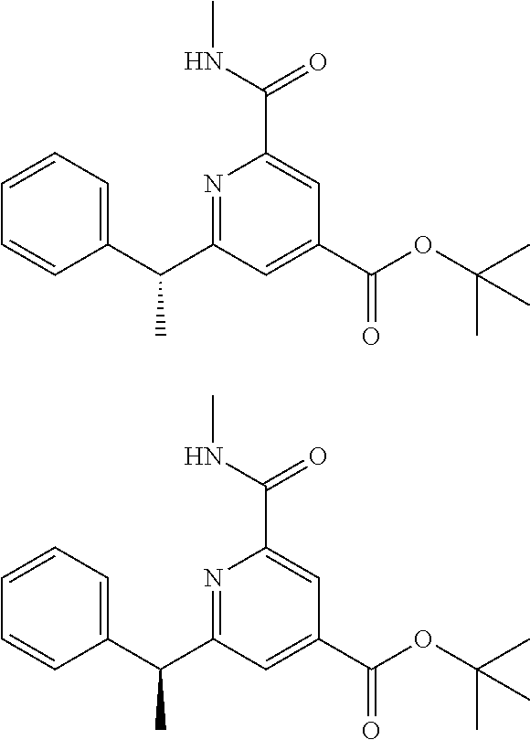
N1=C(C(C2=CC=CC=C2)C)C=C(C(OC(C)(C)C)=O)C=C1C(NC)=O.N1=C(C(C2=CC=CC=C2)C)C=C(C(OC(C)(C)C)=O)C=C1C(NC)=O
